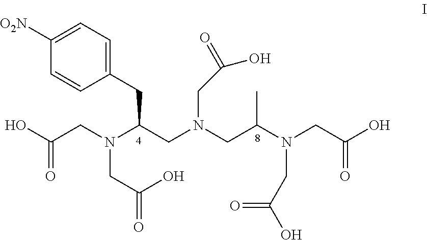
C1(CC(CN(CC(N(CC(O)=O)CC(O)=O)C)CC(=O)O)N(CC(O)=O)CC(=O)O)=CC=C([O2N])C=C1
